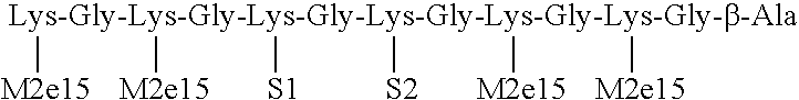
[Lys-Gly-Lys-Gly-Lys-Gly-Lys-Gly-Lys-Gly-Lys-Gly-b-Ala]([S1])([M2e15])([S2])([M2e15])([M2e15])[M2e15]
